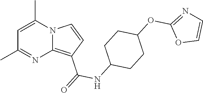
C1=C(C)N2C(=C(C(=O)NC3CCC(OC4=NC=CO4)CC3)C=C2)N=C1C
